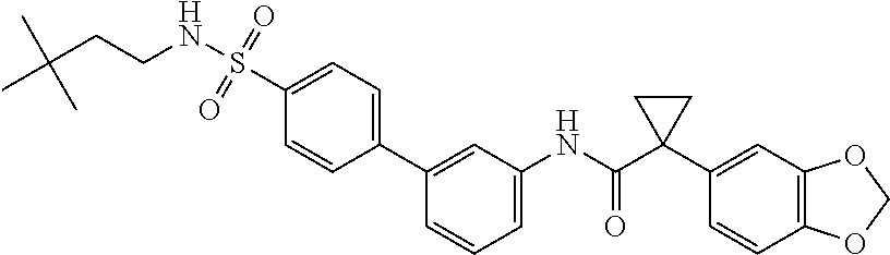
C1(S(NCCC(C)(C)C)(=O)=O)=CC=C(C2=CC(NC(C3(C4=CC5=C(C=C4)OCO5)CC3)=O)=CC=C2)C=C1
